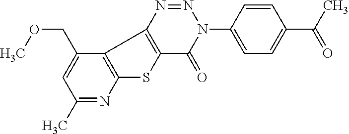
C1(C)=NC2=C(C(COC)=C1)C1=C(S2)C(=O)N(C2=CC=C(C(=O)C)C=C2)N=N1
